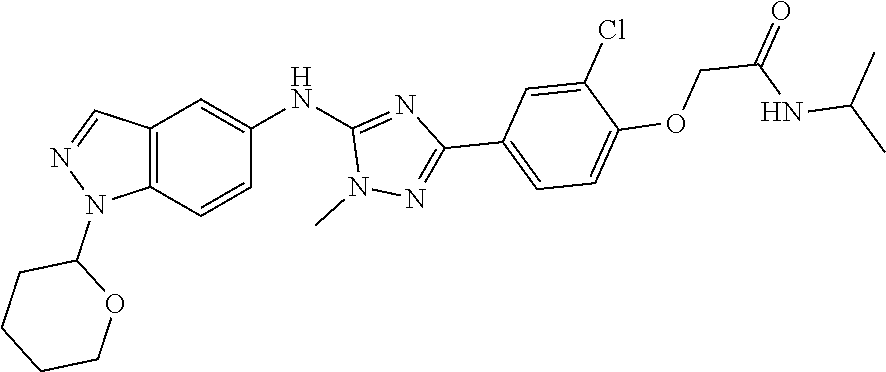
C1CCCOC1N1C2=C(C=N1)C=C(NC1=NC(C3=CC=C(OCC(NC(C)C)=O)C(Cl)=C3)=NN1C)C=C2
